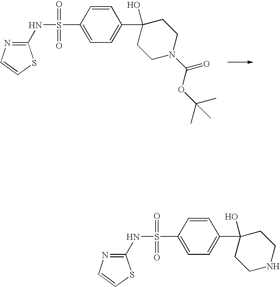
C1=CC(S(=O)(=O)NC2=NC=CS2)=CC=C1C1(O)CCN(C(OC(C)(C)C)=O)CC1.C1=CC(S(=O)(=O)NC2=NC=CS2)=CC=C1C1(O)CCNCC1
